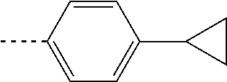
CC1=CC=C(C2CC2)C=C1
